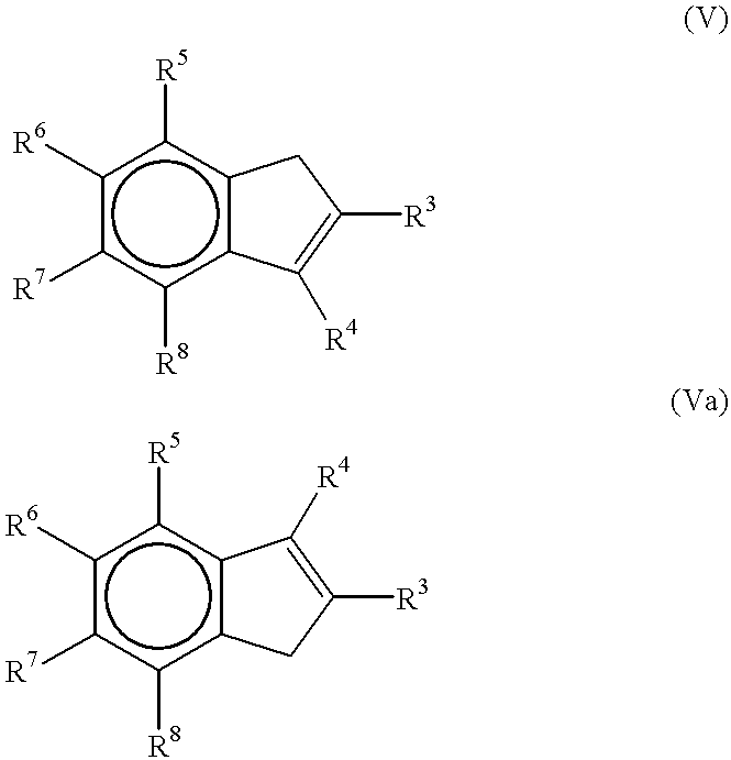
c1([R6])c([R7])c([R8])c2c(c1[R5])CC([R3])=C2[R4].c1([R6])c([R7])c([R8])c2c(c1[R5])C([R4])=C([R3])C2
